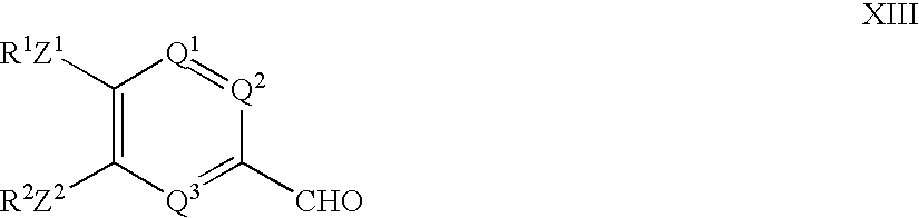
C1([R1Z1])=C([R2Z2])[Q3]=C([CHO])[Q2]=[Q1]1
